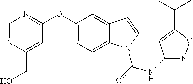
C1=NC(CO)=CC(OC2=CC=C3C(=C2)C=CN3C(=O)NC2=NOC(C(C)C)=C2)=N1
